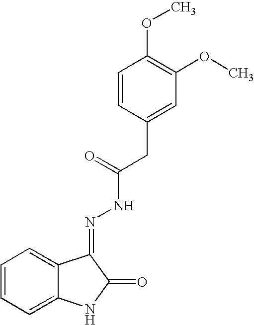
C1=CC=C2C(=C1)C(=NNC(CC1=CC(OC)=C(OC)C=C1)=O)C(=O)N2
